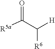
[R5a]C(C([H])[R6])=O
